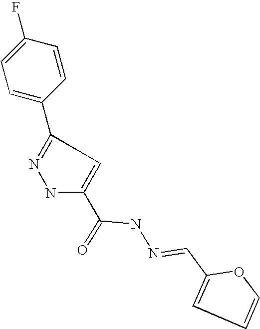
N1C(C(NN=CC2=CC=CO2)=O)=CC(C2=CC=C(F)C=C2)=N1
